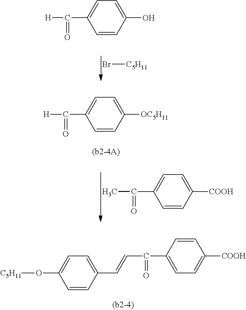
C1=C(C([H])=O)C=CC(O)=C1.Br[C5H11].C1=C(O[C5H11])C=CC(C=CC(C2=CC=C([COOH])C=C2)=O)=C1.C1=C(C(C)=O)C=CC([COOH])=C1.C1=C(C([H])=O)C=CC([OC5H11])=C1
